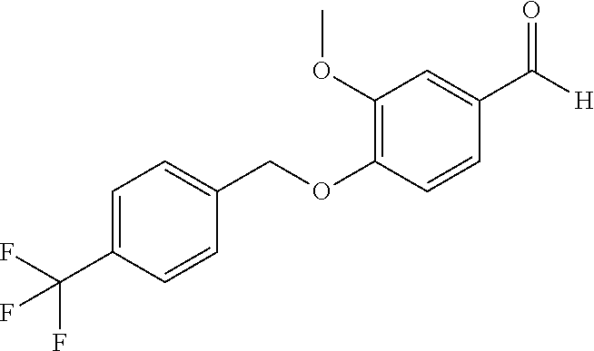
C1=C(C(F)(F)F)C=CC(COC2=C(OC)C=C(C([H])=O)C=C2)=C1
